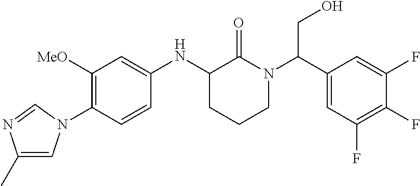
C1([MeO])=C(N2C=C(C)N=C2)C=CC(NC2CCCN(C(C3=CC(F)=C(F)C(F)=C3)CO)C2=O)=C1
